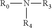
N([R4])([R0])[R3]
